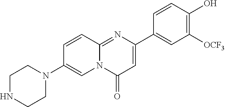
C1([OCF3])=C(O)C=CC(C2=CC(=O)N3C(=N2)C=CC(N2CCNCC2)=C3)=C1
